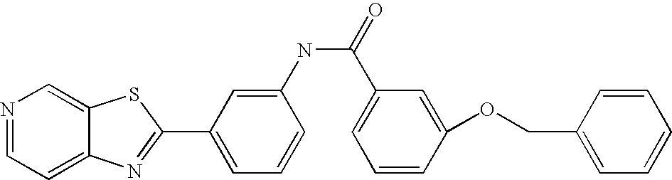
C12=CC=NC=C1SC(C1=CC=CC(NC(C3=CC=CC(OCC4=CC=CC=C4)=C3)=O)=C1)=N2
